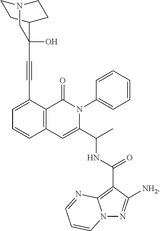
C1=C(C#CC2(O)C3CCN(CC3)C2)C2=C(C=C1)C=C(C(C)NC(C1=C3N(N=C1[NH2])C=CC=N3)=O)N(C1=CC=CC=C1)C2=O
